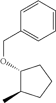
C1=CC=CC(COC2C(C)CCC2)=C1
